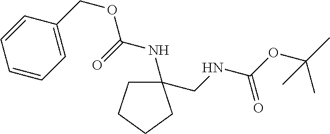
C1=CC=C(COC(=O)NC2(CNC(=O)OC(C)(C)C)CCCC2)C=C1
